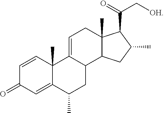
C1=CC2(C)C(=CC1=O)C(C)CC1C2=CCC2(C)C1CC(C)C2C(=O)C[OH]
